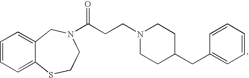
C1=CC=C2C(=C1)CN(C(CCN1CCC(CC3=CC=CC=C3)CC1)=O)CCS2
